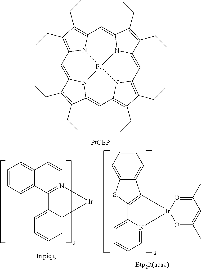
C1=C2N3C(=CC4=C(CC)C(CC)=C5C=C6N7C(=CC8=C(CC)C(CC)=C1N8[Pt]73N54)C(CC)=C6CC)C(CC)=C2CC.C1=CC=C2C(=C1)C=CN1=C2C2=CC=CC=C2[Ir]1.C12=CC=CC=C1C1=C(S2)C2=CC=CC=N2[Ir]12O=C(C)C=C(C)O2
